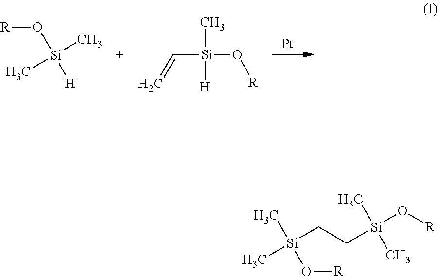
[Pt].C[Si](C)(O[R])[H].C([Si](O[R])(C)[H])=C.C[Si](CC[Si](O[R])(C)C)(C)O[R]
